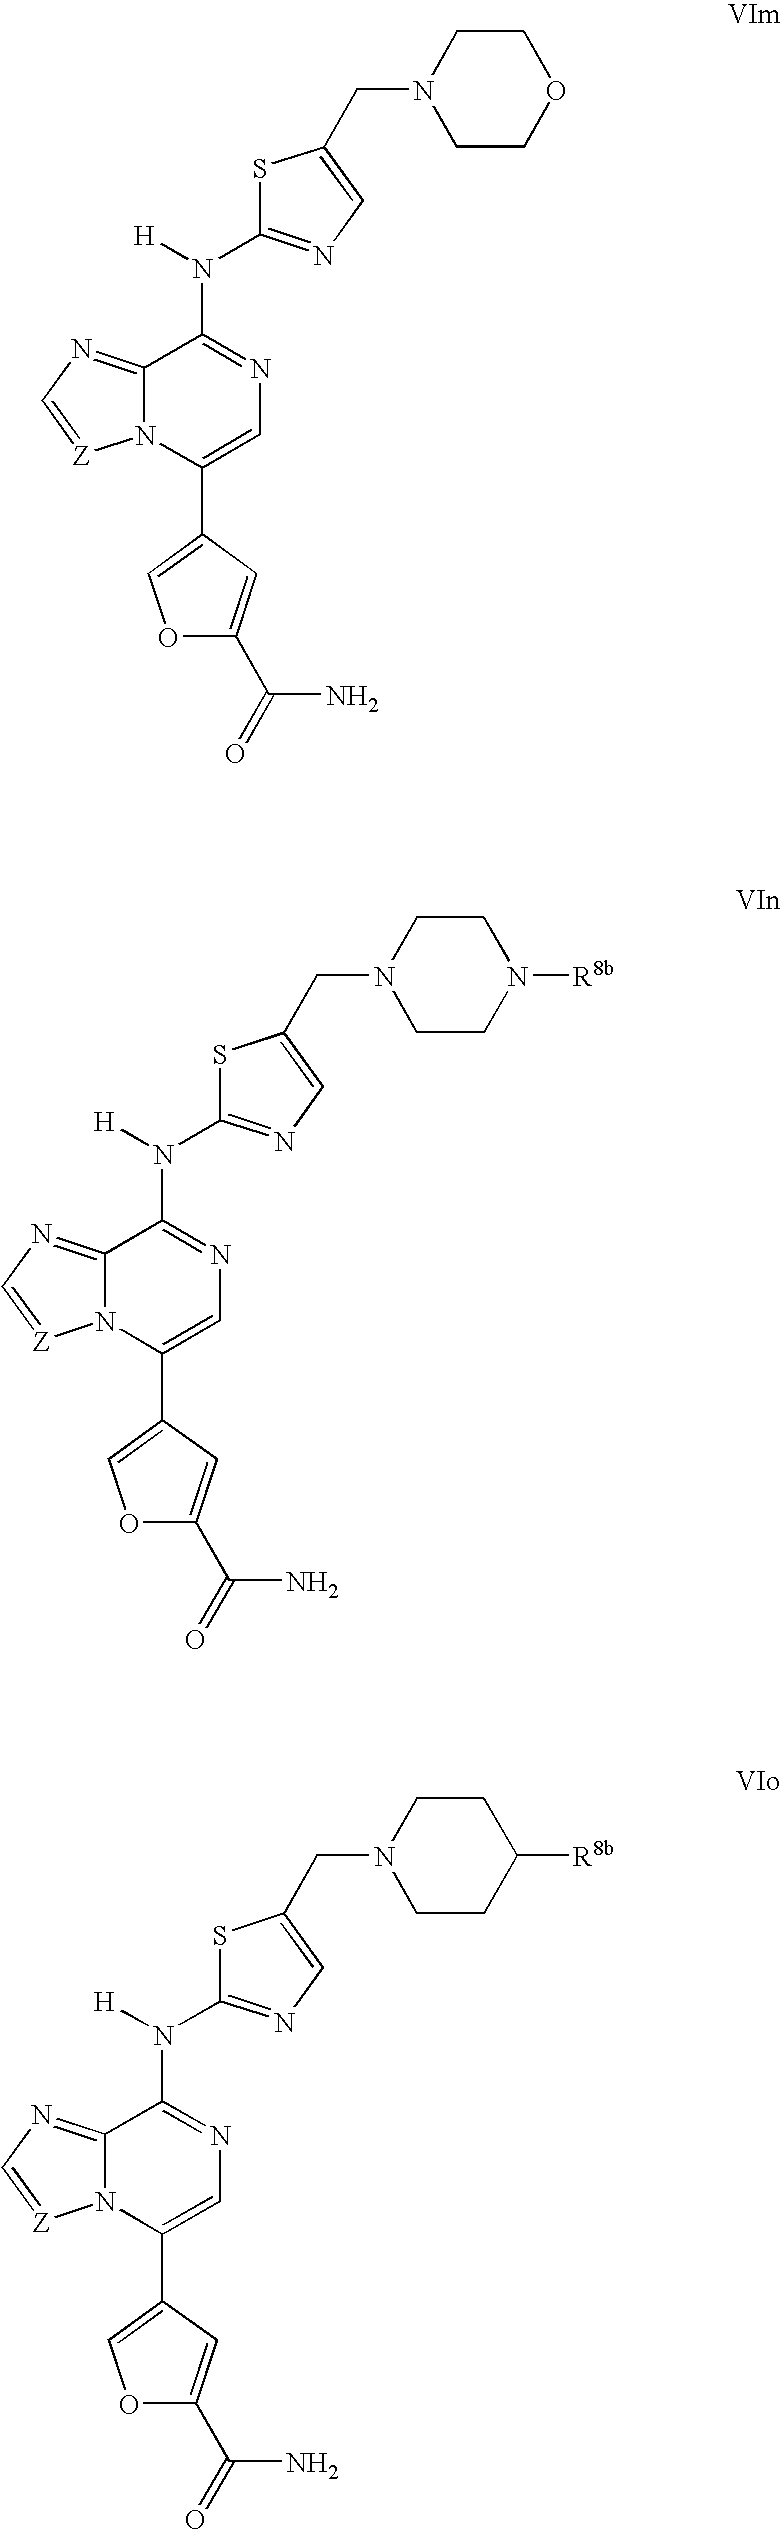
S1C(N([H])C2=NC=C(C3=COC(C(=O)N)=C3)N3C2=NC=[Z]3)=NC=C1CN1CCC([R8b])CC1.S1C(N([H])C2=NC=C(C3=COC(C(=O)N)=C3)N3C2=NC=[Z]3)=NC=C1CN1CCN([R8b])CC1.S1C(N([H])C2=NC=C(C3=COC(C(=O)N)=C3)N3C2=NC=[Z]3)=NC=C1CN1CCOCC1
